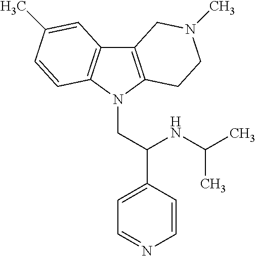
C12=C(N(CC(C3=CC=NC=C3)NC(C)C)C3=C1C=C(C)C=C3)CCN(C)C2
